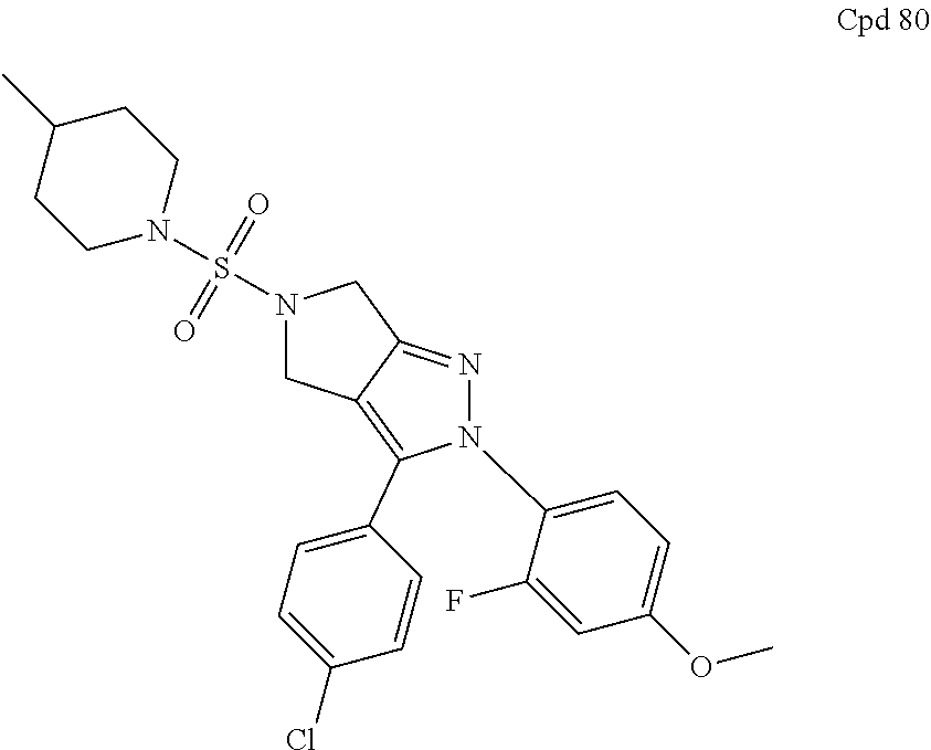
S(=O)(=O)(N1CC2=C(C3=CC=C(Cl)C=C3)N(C3=CC=C(OC)C=C3F)N=C2C1)N1CCC(C)CC1
